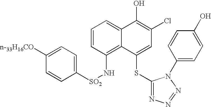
C1=CC(N[SO2]C2=CC=C([n-33H16CO])C=C2)=C2C(=C1)C(O)=C(Cl)C=C2SC1=NN=NN1C1=CC=C(O)C=C1
